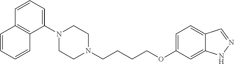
C1N(C2=CC=CC3=C2C=CC=C3)CCN(CCCCOC2=CC=C3C(=C2)NN=C3)C1
